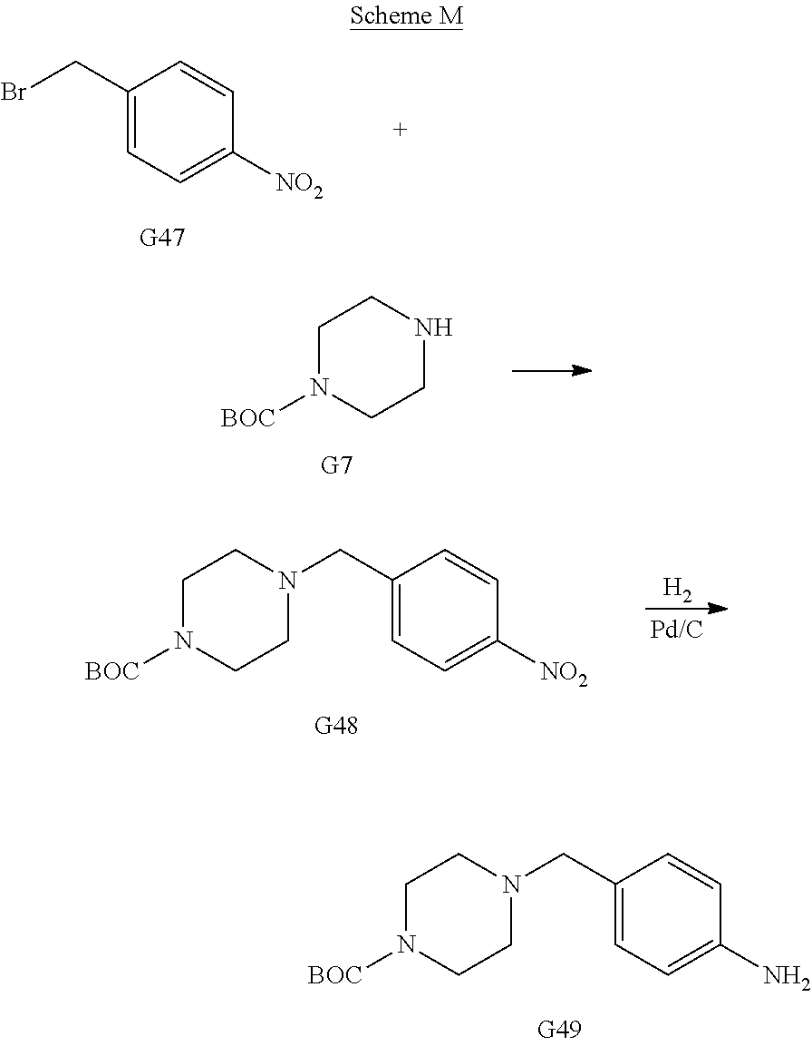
C1N([BOC])CCN(CC2=CC=C(N)C=C2)C1.C1(CBr)=CC=C([NO2])C=C1.C1N([BOC])CCNC1.C1N([BOC])CCN(CC2=CC=C([NO2])C=C2)C1.[H2]
